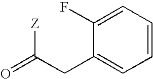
O=C(CC1=CC=CC=C1F)[Z]
